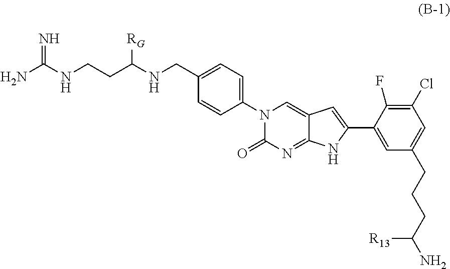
N1(C2=CC=C(CNC([RG])CCNC(N)=N)C=C2)C(=O)N=C2C(=C1)C=C(C1=CC(CCCC(N)[R13])=CC(Cl)=C1F)N2
